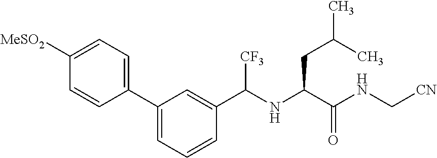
C1=C(C2=CC=C([MeSO2])C=C2)C=C(C(NC(C(NC[CN])=O)CC(C)C)[CF3])C=C1
